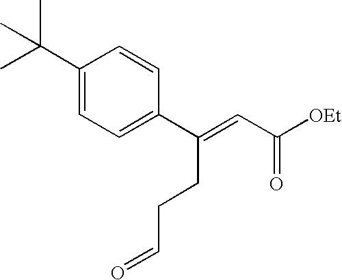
[OEt]C(C=C(C1=CC=C(C(C)(C)C)C=C1)CCC=O)=O
